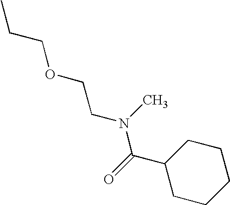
CCCOCCN(C(C1CCCCC1)=O)C
